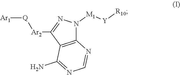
C12=C(C([Ar2][Q][Ar1])=NN1[M1][Y][R10])C(N)=NC=N2
